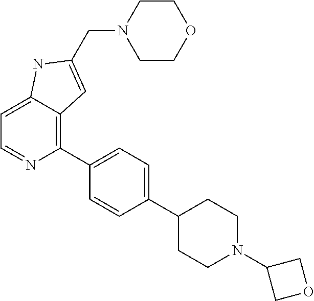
C1(C2=CC=C(C3CCN(C4COC4)CC3)C=C2)=C2C(=CC=N1)NC(CN1CCOCC1)=C2
